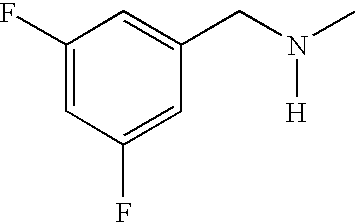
C1(F)=CC(F)=CC(CN(C)[H])=C1
